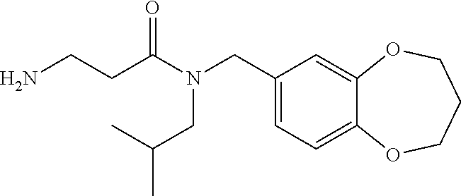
C1(CN(CC(C)C)C(=O)CCN)=CC=C2C(=C1)OCCCO2
